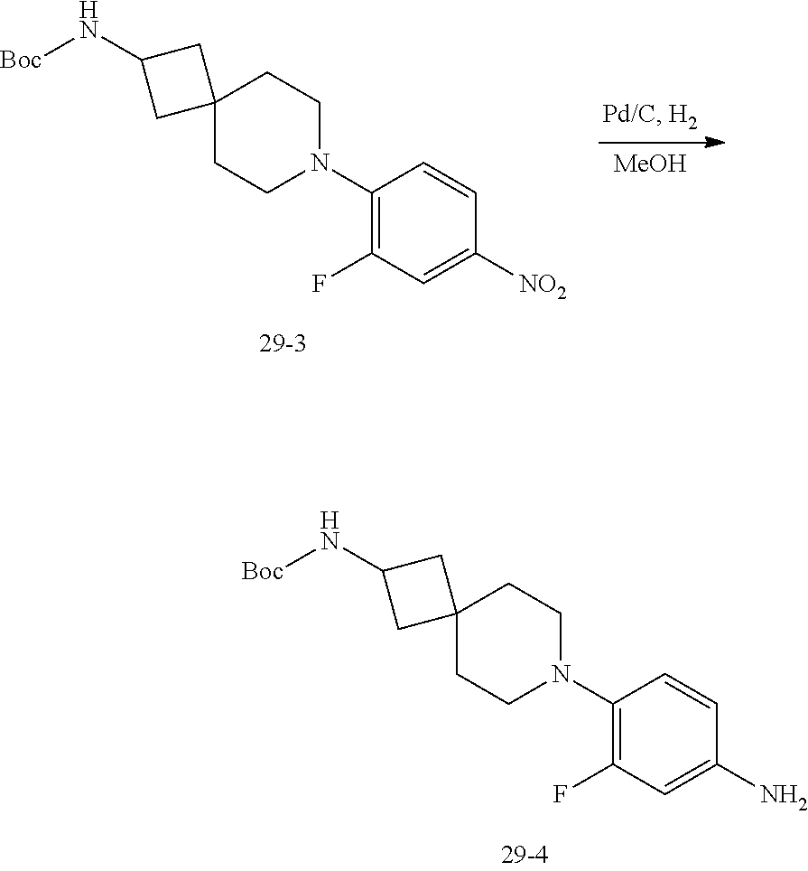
C12(CCN(C3=C(F)C=C(N)C=C3)CC1)CC(N[Boc])C2.C12(CCN(C3=C(F)C=C([NO2])C=C3)CC1)CC(N[Boc])C2.[MeOH]
